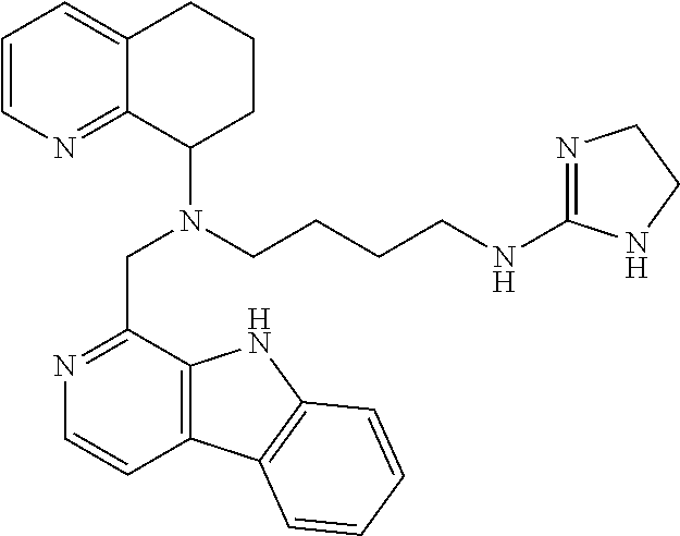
C1=CN=C2C(=C1)CCCC2N(CCCCNC1=NCCN1)CC1=NC=CC2=C1NC1=C2C=CC=C1
